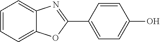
C1=CC=C2C(=C1)N=C(C1=CC=C(O)C=C1)O2
